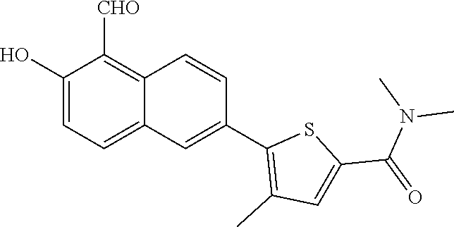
OC1=CC=C2C(=C1[CHO])C=CC(C1=C(C)C=C(C(=O)N(C)C)S1)=C2
